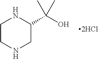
C1CNCC(C(O)(C)C)N1
